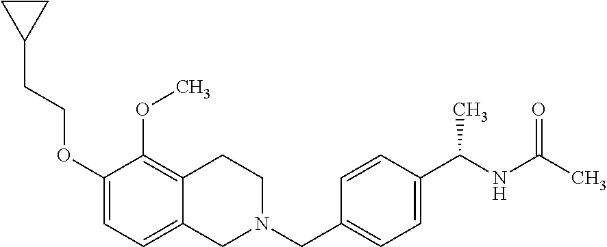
C1(OCCC2CC2)=CC=C2C(=C1OC)CCN(CC1=CC=C(C(NC(C)=O)C)C=C1)C2
